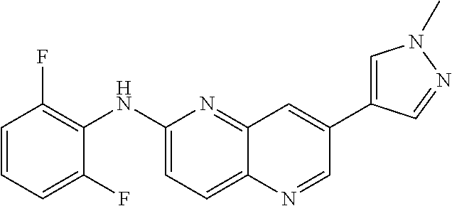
C1(NC2=C(F)C=CC=C2F)=CC=C2C(=N1)C=C(C1=CN(C)N=C1)C=N2
